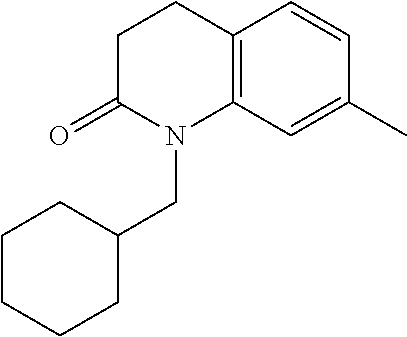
C1CCCC(CN2C3=C(CCC2=O)C=CC(C)=C3)C1
